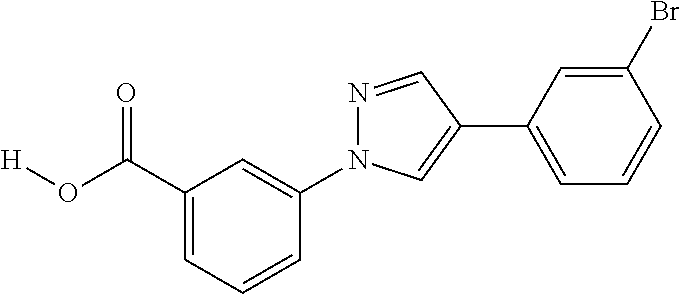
C1(C(O[H])=O)=CC=CC(N2N=CC(C3=CC=CC(Br)=C3)=C2)=C1
